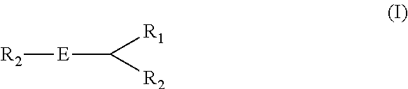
[R2][E]C([R1])[R2]
